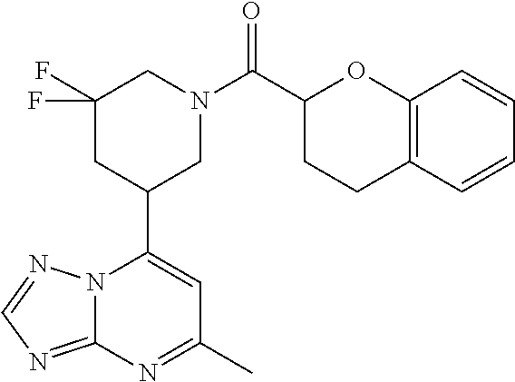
N12C(=NC=N1)N=C(C)C=C2C1CN(C(=O)C2CCC3=C(O2)C=CC=C3)CC(F)(F)C1
